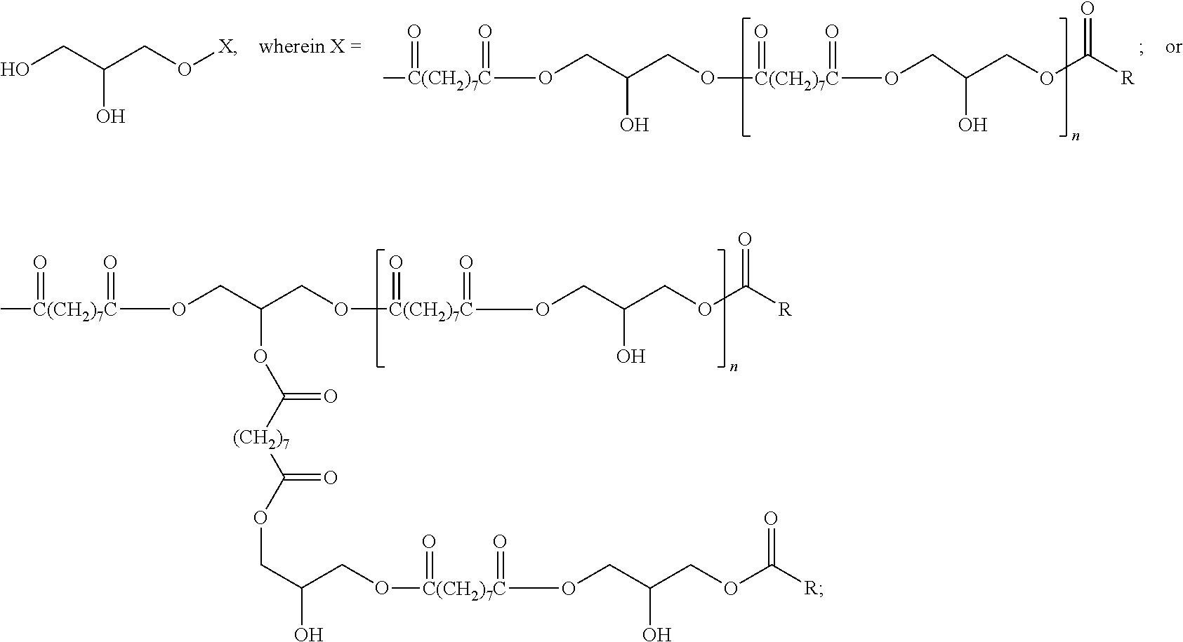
C[C(CH2)7C](OCC(CO[C(CH2)7C](OCC(COC([R])=O)O)(=O)=O)O)(=O)=O.OCC(CO[X])O.C[C(CH2)7C](OCC(CO[C(CH2)7C](OCC(COC([R])=O)O)(=O)=O)OC([(CH2)7]C(=O)OCC(CO[C(CH2)7C](OCC(O)COC(=O)[R])(=O)=O)O)=O)(=O)=O
